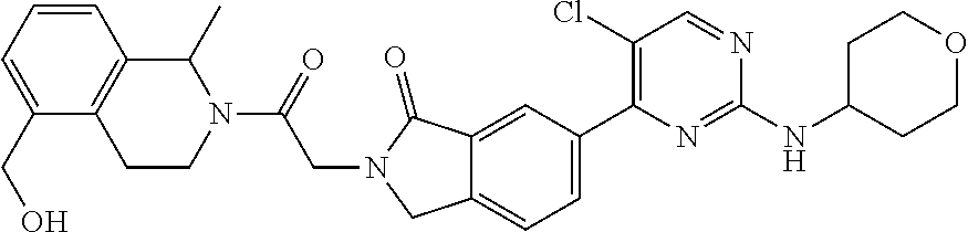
C1=C(C2=C(Cl)C=NC(NC3CCOCC3)=N2)C=C2C(=C1)CN(CC(N1C(C)C3=C(CC1)C(CO)=CC=C3)=O)C2=O
